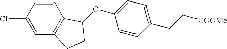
C1(Cl)=CC2=C(C=C1)C(OC1=CC=C(CC[COOMe])C=C1)CC2
